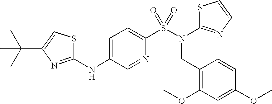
S1C(N(S(C2=CC=C(NC3=NC(C(C)(C)C)=CS3)C=N2)(=O)=O)CC2=C(OC)C=C(OC)C=C2)=NC=C1
